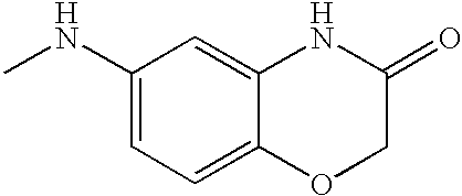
C12=CC(NC)=CC=C1OCC(=O)N2
